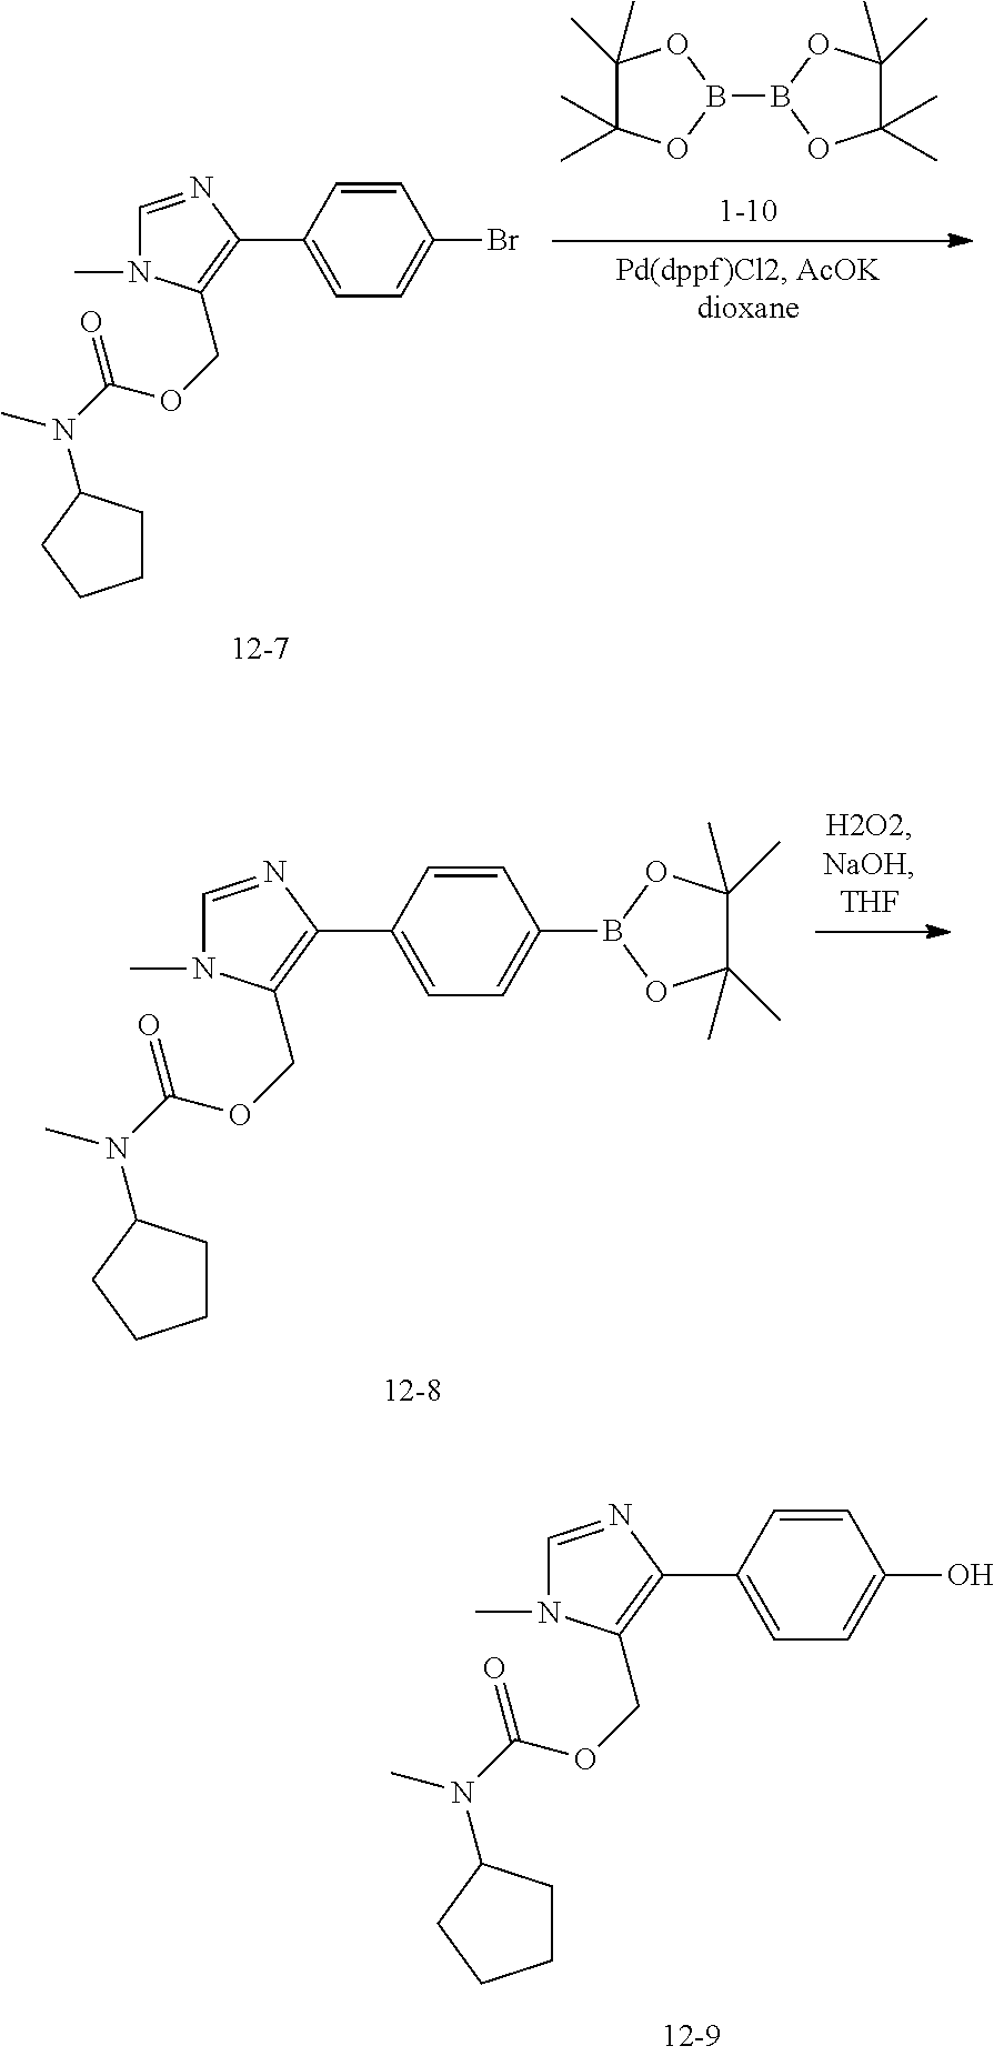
O(C(=O)N(C)C1CCCC1)CC1=C(C2=CC=C(Br)C=C2)N=CN1C.B1(B2OC(C)(C)C(C)(C)O2)OC(C)(C)C(C)(C)O1.C1(C2=C(COC(N(C)C3CCCC3)=O)N(C)C=N2)=CC=C(B2OC(C)(C)C(C)(C)O2)C=C1.C1(C2=C(COC(N(C)C3CCCC3)=O)N(C)C=N2)=CC=C(O)C=C1
